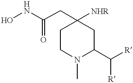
ONC(CC1([NHR])CCN(C)C(C([R])[R])C1)=O
